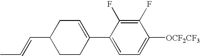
C1(F)=C(F)C(C2=CCC(C=CC)CC2)=CC=C1[OCF2CF3]
